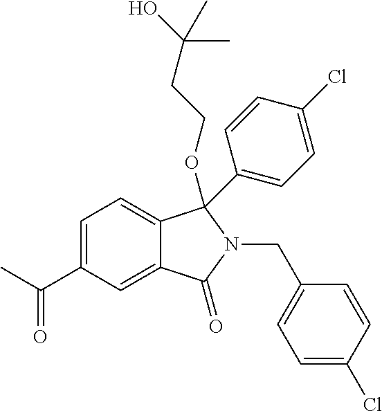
C1=C(C(C)=O)C=C2C(=C1)C(C1=CC=C(Cl)C=C1)(OCCC(O)(C)C)N(CC1=CC=C(Cl)C=C1)C2=O
